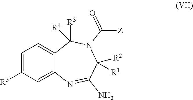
C1=C2C(=CC=C1[R5])C([R3])([R4])N(C([Z])=O)C([R2])([R1])C(N)=N2
